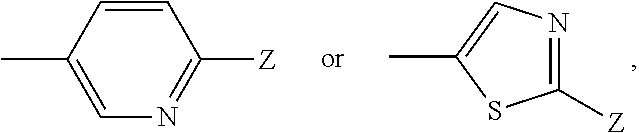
C1([Z])=NC=C(C)S1.C1=C(C)C=CC([Z])=N1
